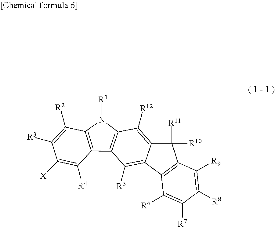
C12=C(N([R1])C3=C1C([R4])=C([X])C([R3])=C3[R2])C([R12])=C1C(=C2[R5])C2=C(C1([R11])[R10])C([R9])=C([R8])C([R7])=C2[R6]
